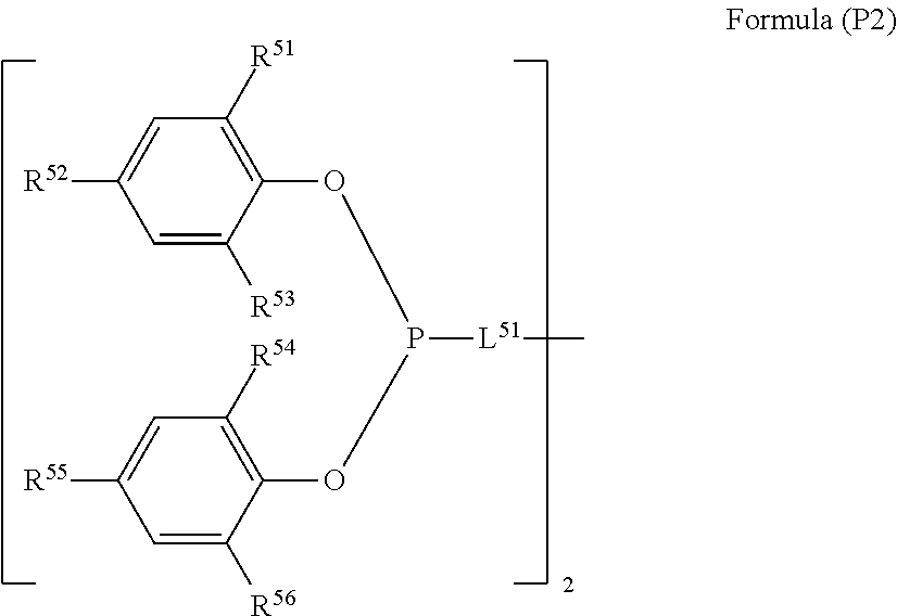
C1=C([R53])C(OP(OC2=C([R54])C=C([R55])C=C2[R56])[L51]C)=C([R51])C=C1[R52]
